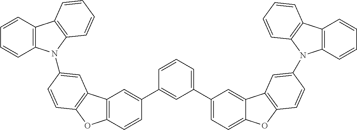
C1=CC2=C(C=C1)N(C1=CC3=C(OC4=C3C=C(C3=CC(C5=CC=C6C(=C5)C5=C(O6)C=CC(N6C7=C(C8=C6C=CC=C8)C=CC=C7)=C5)=CC=C3)C=C4)C=C1)C1=C2C=CC=C1
